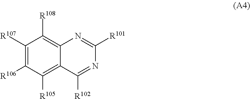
C1([R107])=C([R106])C([R105])=C2C(=C1[R108])N=C([R101])N=C2[R102]
